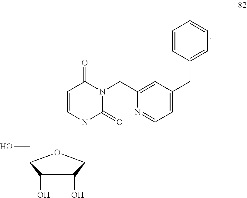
C1=CN(C2C(O)C(O)C(CO)O2)C(=O)N(CC2=CC(CC3=CC=CC=C3)=CC=N2)C1=O
